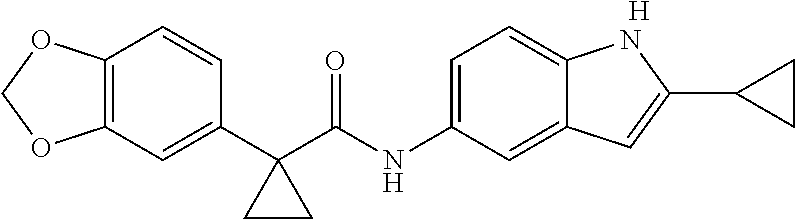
C1(C2(C(NC3=CC=C4C(=C3)C=C(C3CC3)N4)=O)CC2)=CC2=C(C=C1)OCO2.[H]
